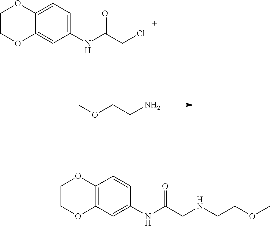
C1(NC(CCl)=O)=CC=C2C(=C1)OCCO2.O(CCN)C.C1(NC(CNCCOC)=O)=CC2=C(C=C1)OCCO2
